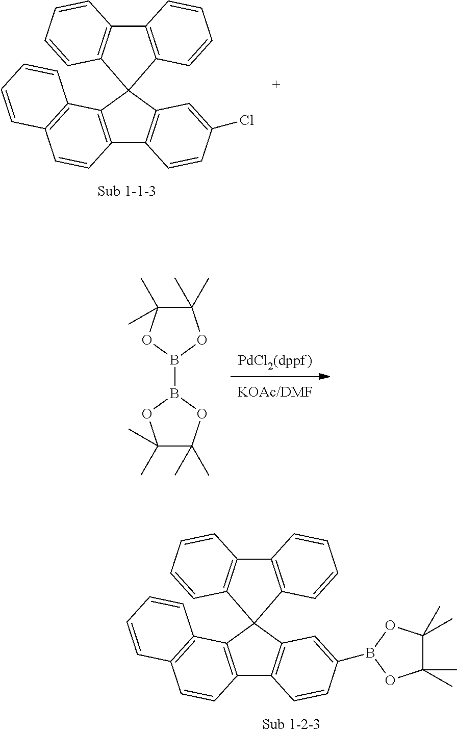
C1(C)(C)C(C)(C)OB(B2OC(C)(C)C(C)(C)O2)O1.C12=C(C3=C(C=C1)C=CC=C3)C1(C3=C2C=CC(Cl)=C3)C2=C(C3=C1C=CC=C3)C=CC=C2.C1(C)(C)C(C)(C)OB(C2=CC3=C(C4=C(C5=C(C=C4)C=CC=C5)C34C3=C(C5=C4C=CC=C5)C=CC=C3)C=C2)O1
